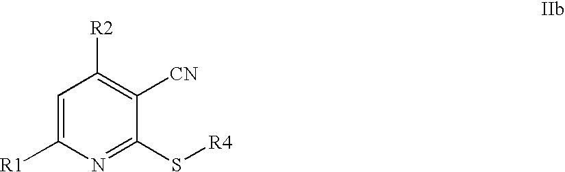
C1=C([R1])N=C(S[R4])C([CN])=C1[R2]
